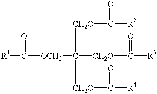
[R1]C([OCH2]C([CH2O]C([R3])=O)([CH2O]C([R4])=O)[CH2O]C([R2])=O)=O
